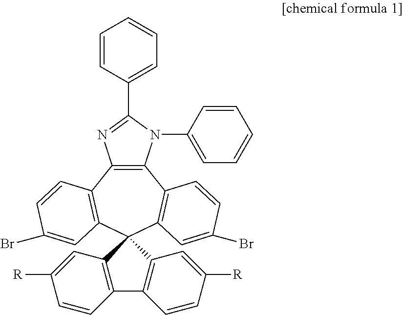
C12=C(N(C3=CC=CC=C3)C(C3=CC=CC=C3)=N1)C1=C(C3(C4=C2C=CC(Br)=C4)C2=C(C4=C3C=C([R])C=C4)C=CC([R])=C2)C=C(Br)C=C1
